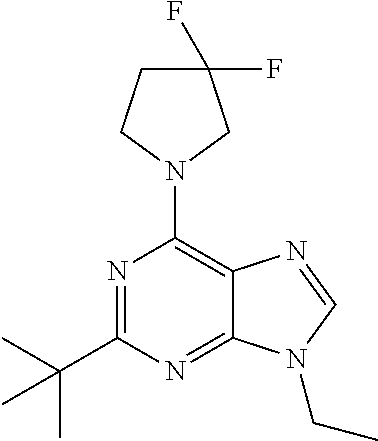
C1(C(C)(C)C)=NC(N2CC(F)(F)CC2)=C2C(=N1)N(CC)C=N2
